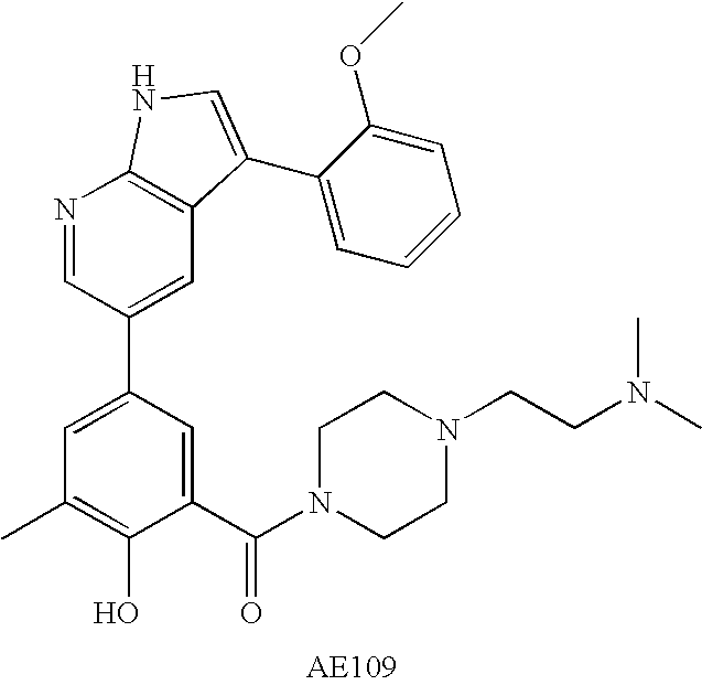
C1(C(N2CCN(CCN(C)C)CC2)=O)=CC(C2=CC3=C(N=C2)NC=C3C2=CC=CC=C2OC)=CC(C)=C1O
